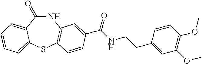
N1C(=O)C2=CC=CC=C2SC2=C1C=C(C(NCCC1=CC(OC)=C(OC)C=C1)=O)C=C2
